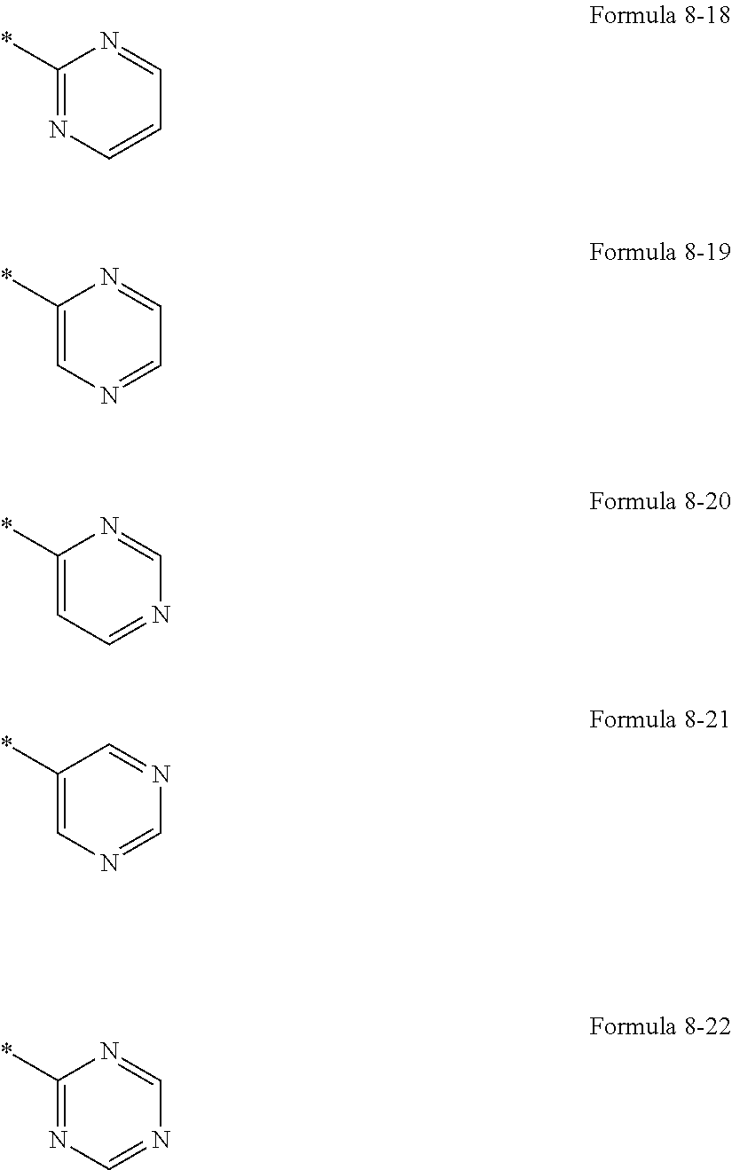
C1(*)=NC=CC=N1.C1(*)=CN=CC=N1.C1(*)=CC=NC=N1.C1(*)=CN=CN=C1.C1(*)=NC=NC=N1
